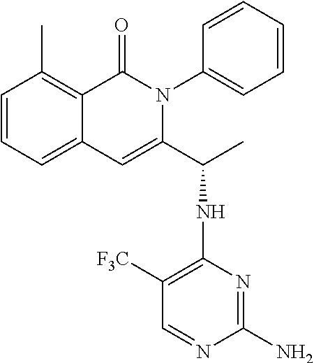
C1=CC=C2C(=C1C)C(=O)N(C1=CC=CC=C1)C(C(C)NC1=C([F3C])C=NC(N)=N1)=C2
